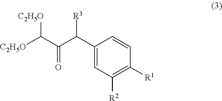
C1(C(C(C([C2H5O])[C2H5O])=O)[R3])=CC([R2])=C([R1])C=C1
